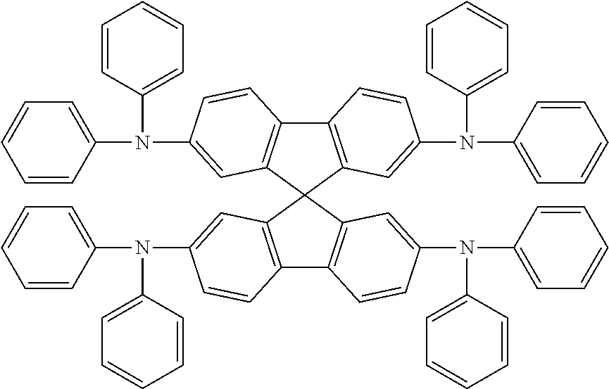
C12=C(C=C(N(C3=CC=CC=C3)C3=CC=CC=C3)C=C1)C1(C3=C2C=CC(N(C2=CC=CC=C2)C2=CC=CC=C2)=C3)C2=C(C3=C1C=C(N(C1=CC=CC=C1)C1=CC=CC=C1)C=C3)C=CC(N(C1=CC=CC=C1)C1=CC=CC=C1)=C2
